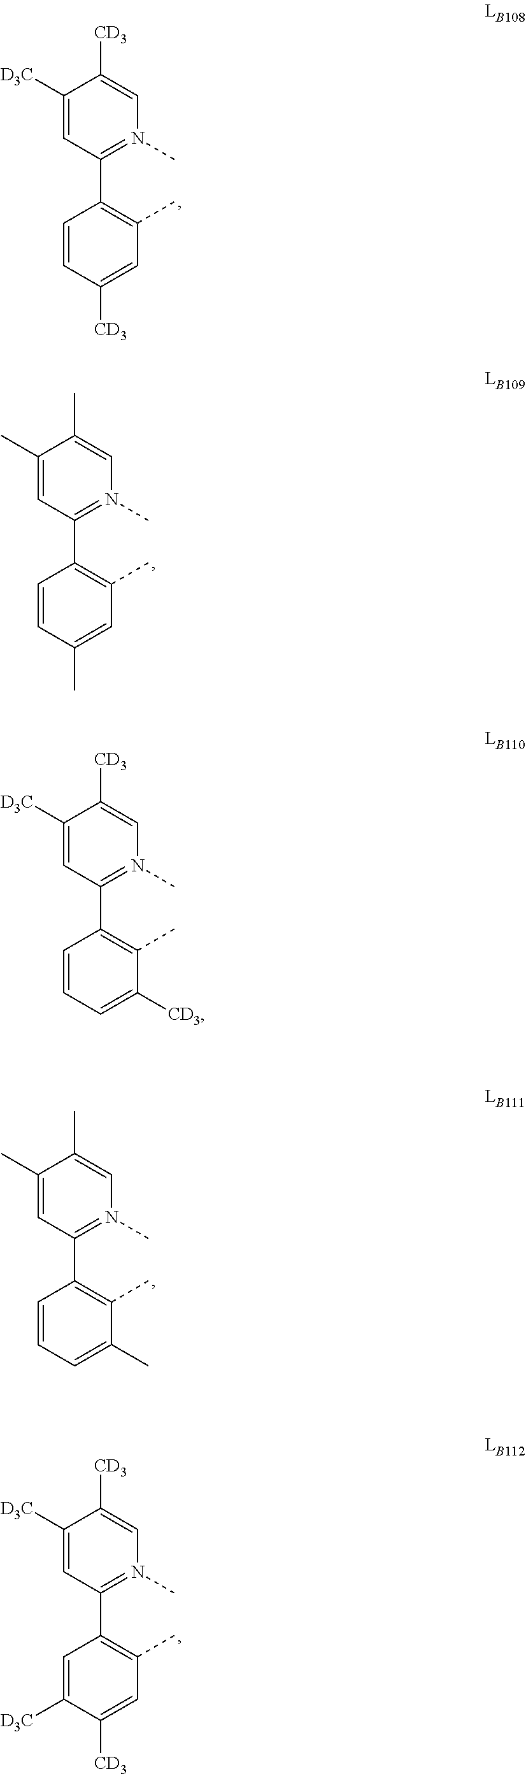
C1([D3C])=CC(C2=C(C)C=C([CD3])C=C2)=N(C)C=C1[CD3].C1(C)=CC(C2=C(C)C=C(C)C=C2)=N(C)C=C1C.C1(C)=CC(C2=C(C)C(C)=CC=C2)=N(C)C=C1C.C1([D3C])=CC(C2=C(C)C=C([CD3])C([D3C])=C2)=N(C)C=C1[CD3].C1([D3C])=CC(C2=C(C)C([CD3])=CC=C2)=N(C)C=C1[CD3]
